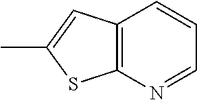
C12=C(N=CC=C1)SC(C)=C2
